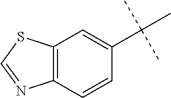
C12=C(SC=N1)C=C(C(C)(C)C)C=C2
